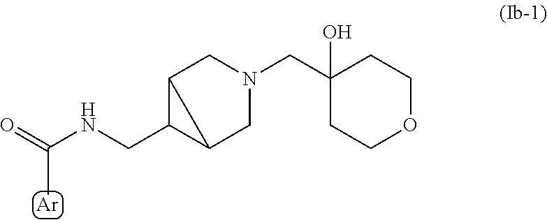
[Ar].C(NCC1C2CN(CC3(O)CCOCC3)CC12)(=O)C
